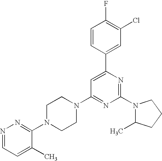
N1=CC=C(C)C(N2CCN(C3=NC(N4C(C)CCC4)=NC(C4=CC(Cl)=C(F)C=C4)=C3)CC2)=N1
